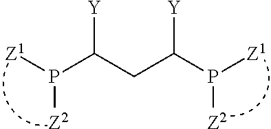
[Z1]P(C(CC(P([Z1])[Z2])[Y])[Y])[Z2]
